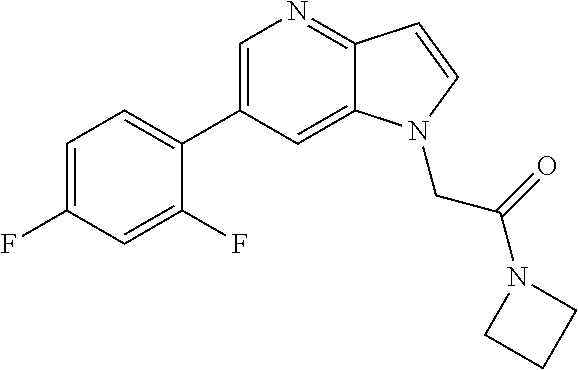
C1=C(C2=CC=C(F)C=C2F)C=C2C(=N1)C=CN2CC(=O)N1CCC1
